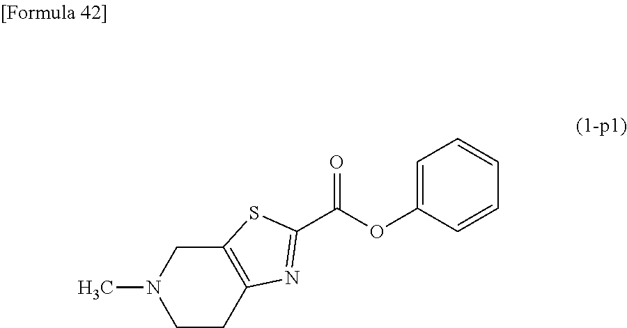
C12=C(CCN(C)C1)N=C(C(OC1=CC=CC=C1)=O)S2
